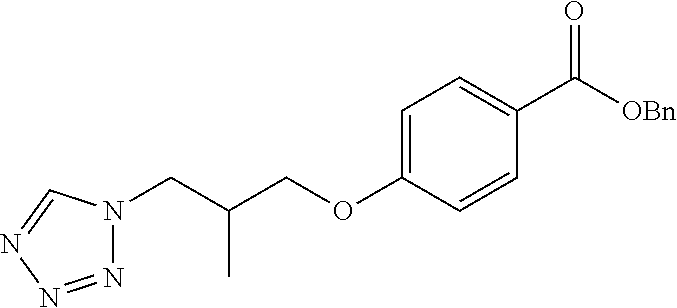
N1(CC(COC2=CC=C(C([OBn])=O)C=C2)C)N=NN=C1
